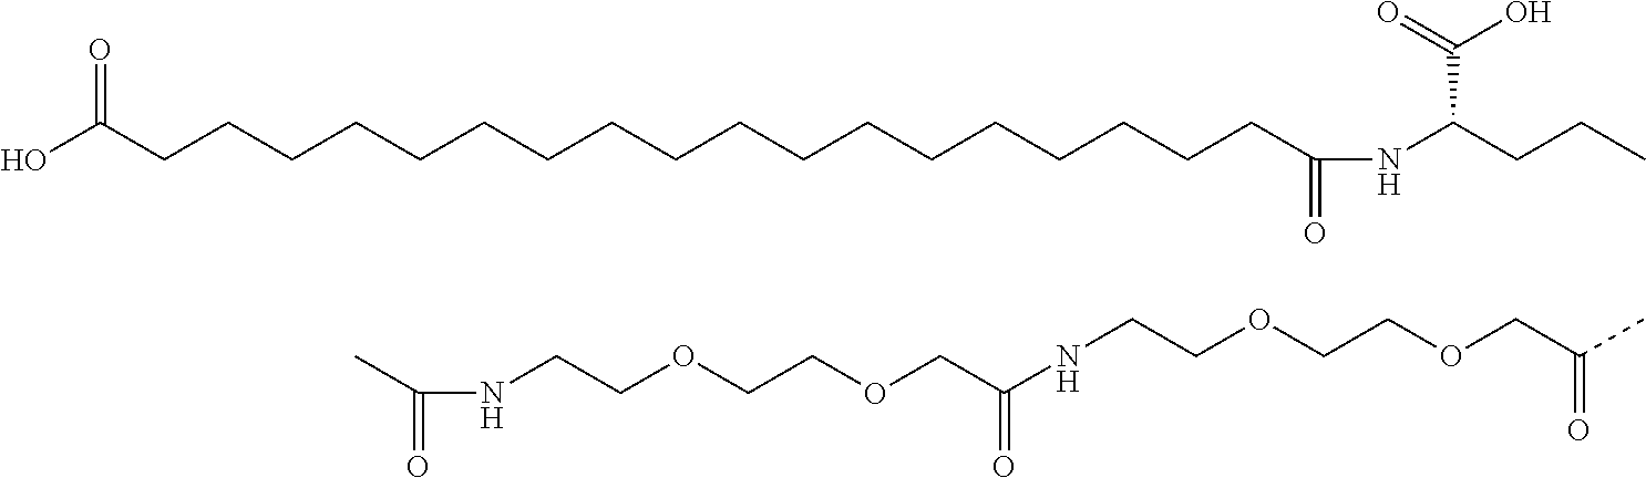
OC(CCCCCCCCCCCCCCCCCCC(=O)NC(CCC)C(=O)O)=O.O(CC(C)=O)CCOCCNC(COCCOCCNC(C)=O)=O
